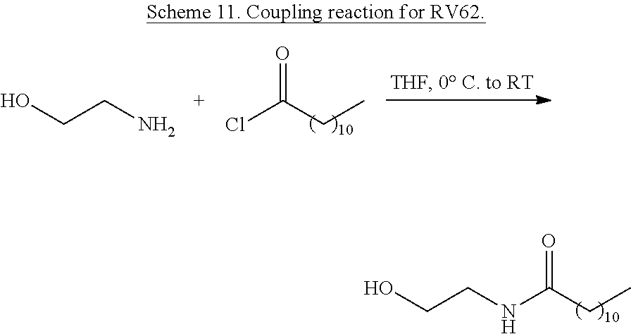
N(C(CC)=O)CCO.NCCO.ClC(CC)=O
